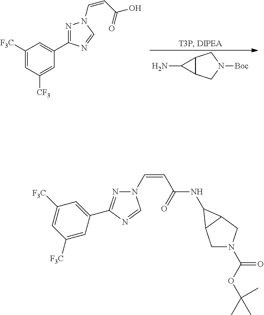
C12C(CN([Boc])C1)C2N.C1([F3C])=CC([CF3])=CC(C2=NN(C=CC(=O)O)C=N2)=C1.N1(C=CC(=O)NC2C3CN(C(=O)OC(C)(C)C)CC32)N=C(C2=CC([F3C])=CC([F3C])=C2)N=C1
